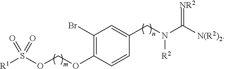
C1(Br)=C(OCOS([R1])(=O)=O)C=CC(CN(C(=[NR2])[N(R2)2])[R2])=C1
